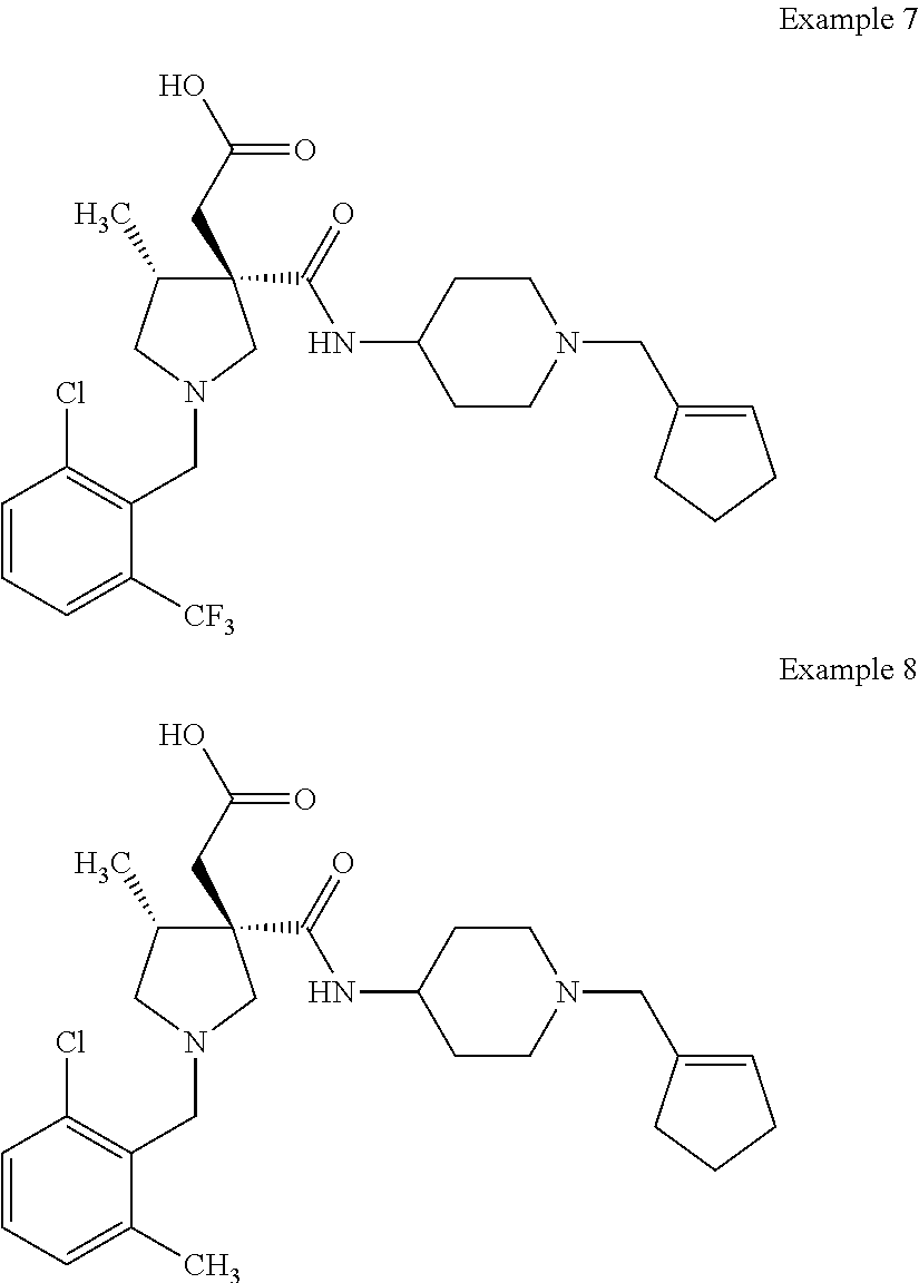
C1=CC=C([CF3])C(CN2CC(CC(O)=O)(C(=O)NC3CCN(CC4=CCCC4)CC3)C(C)C2)=C1Cl.C1=CC=C(C)C(CN2CC(CC(O)=O)(C(=O)NC3CCN(CC4=CCCC4)CC3)C(C)C2)=C1Cl
